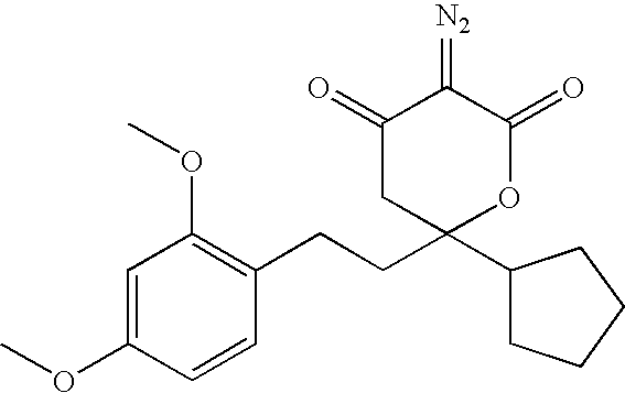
C1=C(OC)C=CC(CCC2(C3CCCC3)OC(=O)C(=[N2])C(=O)C2)=C1OC
